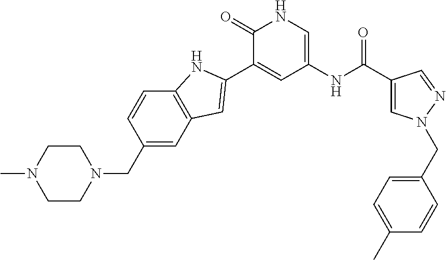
C1(C(NC2=CNC(=O)C(C3=CC4=C(C=CC(CN5CCN(C)CC5)=C4)N3)=C2)=O)=CN(CC2=CC=C(C)C=C2)N=C1
